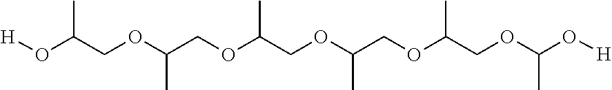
[H]OC(COC(COC(COC(COC(COC(O[H])C)C)C)C)C)C
